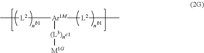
C[L2][Ar1M]([(L3)n][M1G])[L2]C
